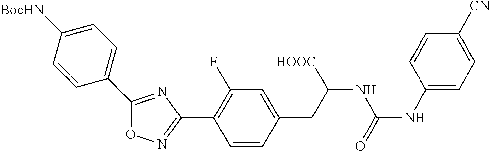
O1N=C(C2=C(F)C=C(CC(NC(NC3=CC=C([CN])C=C3)=O)[HOOC])C=C2)N=C1C1=CC=C([BocHN])C=C1
